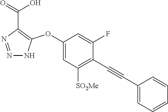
C1(OC2=C(C(=O)O)N=NN2)=CC([SO2Me])=C(C#CC2=CC=CC=C2)C(F)=C1
